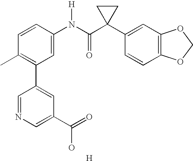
C1=CC(N(C(C2(C3=CC4=C(C=C3)OCO4)CC2)=O)[H])=CC(C2=CC(C(=O)O)=CN=C2)=C1C.[H]
